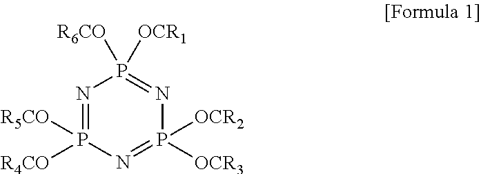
N1=P([R5CO])([R4CO])N=P([OCR2])([OCR3])N=P1([OCR1])[R6CO]
